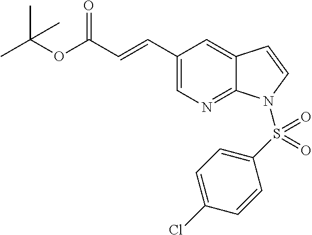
C(OC(C=CC1=CN=C2C(=C1)C=CN2S(C1=CC=C(Cl)C=C1)(=O)=O)=O)(C)(C)C
